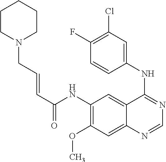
C12=CC(NC(=O)C=CCN3CCCCC3)=C(OC)C=C1N=CN=C2NC1=CC(Cl)=C(F)C=C1
